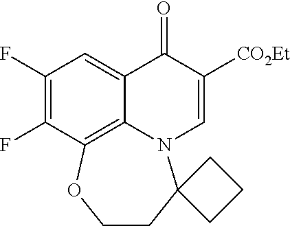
FC1=C(F)C=C2C3=C1OCCC1(N3C=C([CO2Et])C2=O)CCC1
